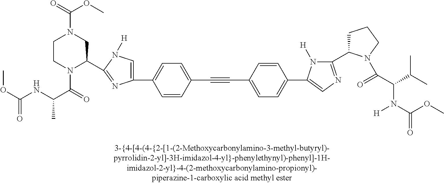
C1=CC(C2=CN([H])C(C3CN(C(=O)OC)CCN3C(=O)C(NC(OC)=O)C)=N2)=CC=C1C#CC1=CC=C(C2=CN=C(C3CCCN3C(=O)C(N([H])C(=O)OC)C(C)C)N2[H])C=C1
